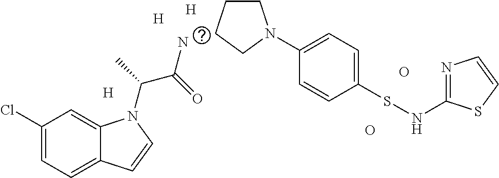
[H].[H].C1(Cl)=CC=C2C(=C1)N(C(C)C(=O)N)C=C2.[H].O.O.C1CCCN1C1=CC=C(SNC2=NC=CS2)C=C1
